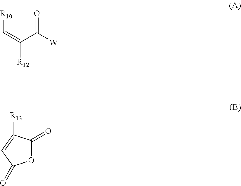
[R10]C=C([R12])C([W])=O.O1C(=O)C([R13])=CC1=O
